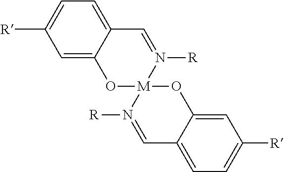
C1=C2C(=CC=C1[R])C=N([R])[M]1(O2)N([R])=CC2=CC=C([R])C=C2O1
